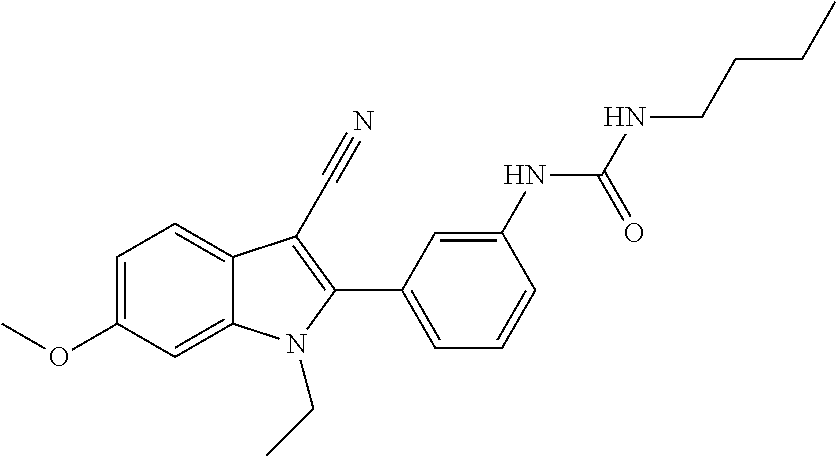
C1=C2C(=CC=C1OC)C(C#N)=C(C1=CC=CC(NC(NCCCC)=O)=C1)N2CC
